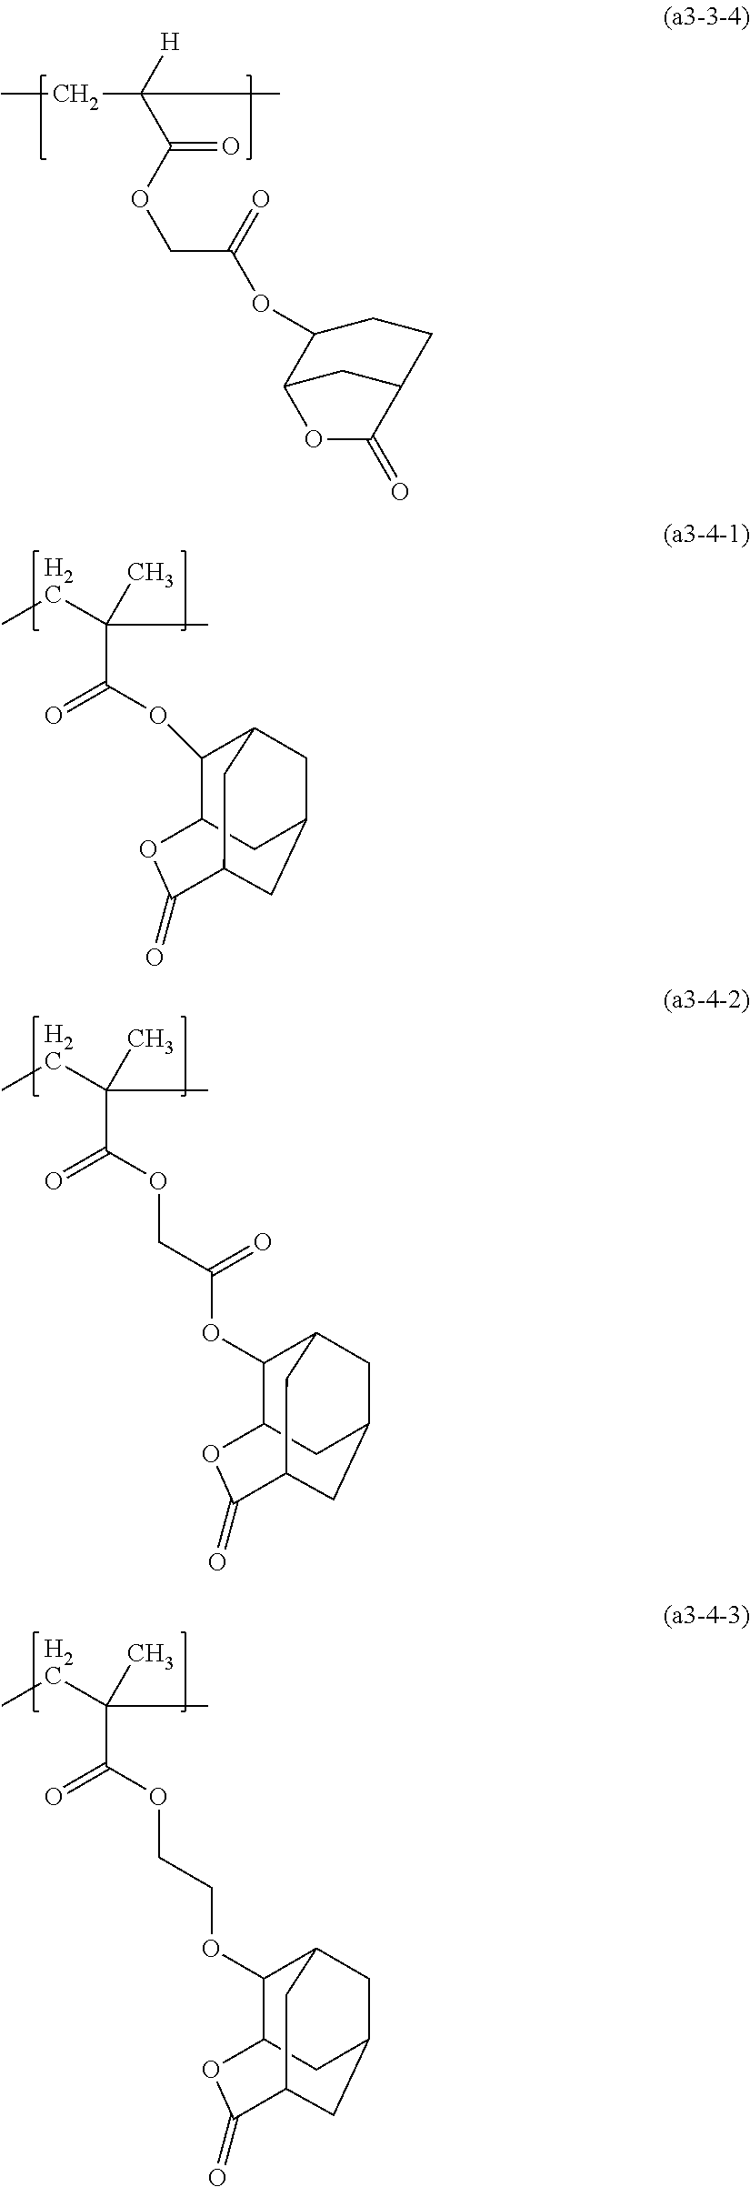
CCC(C)([H])C(OCC(=O)OC1C2CC(CC1)C(=O)O2)=O.CCC(C)(C)C(OC1C2OC(=O)C3CC(CC1C3)C2)=O.CCC(C)(C)C(OCC(OC1C2OC(=O)C3CC(CC1C3)C2)=O)=O.CCC(C)(C)C(OCCOC1C2OC(=O)C3CC(CC1C3)C2)=O
